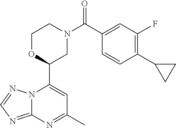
N12C(=NC=N1)N=C(C)C=C2C1CN(C(=O)C2=CC(F)=C(C3CC3)C=C2)CCO1
